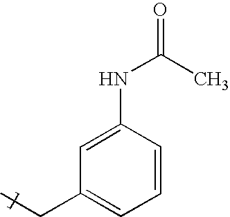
C1=C(NC(C)=O)C=CC=C1CC
